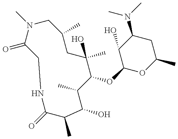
O=C1N(C)CC(C)CC(O)(C)C(OC2OC(C)CC(N(C)C)C2O)C(C)C(O)C(C)C(=O)NC1
